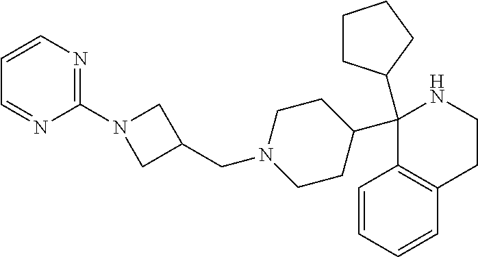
C1(C2CCCC2)(C2CCN(CC3CN(C4=NC=CC=N4)C3)CC2)C2=C(CCN1)C=CC=C2
